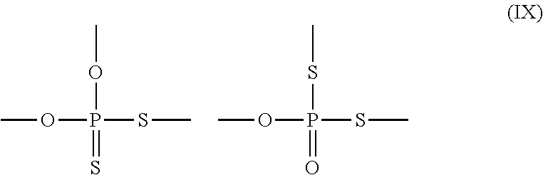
COP(=S)(SC)OC.COP(=O)(SC)SC
